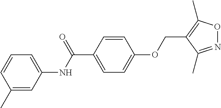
C1(C)=CC(NC(C2=CC=C(OCC3=C(C)ON=C3C)C=C2)=O)=CC=C1
